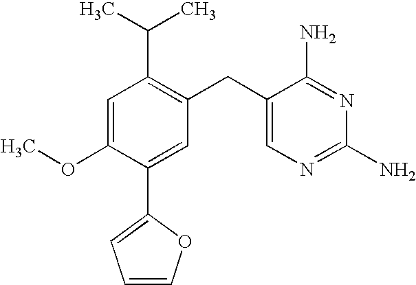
C1=C(OC)C(C2=CC=CO2)=CC(CC2=CN=C(N)N=C2N)=C1C(C)C
